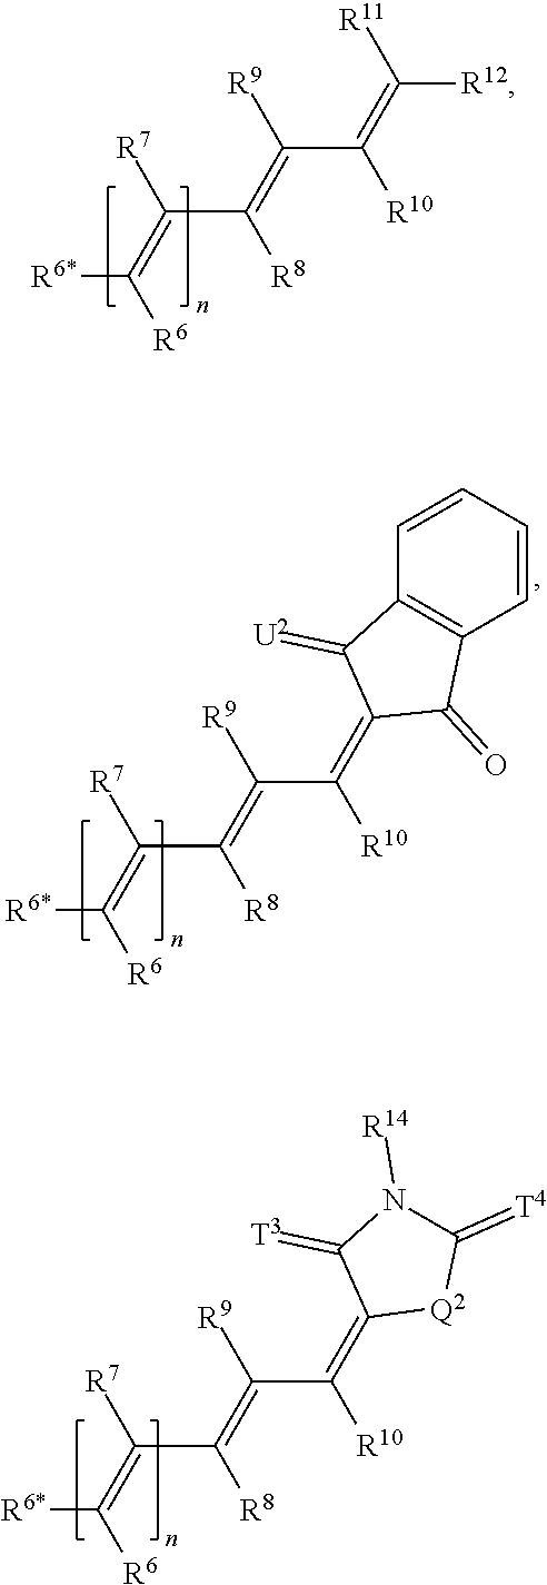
[R6*]C(=C([R7])C([R8])=C([R9])C(=C([R12])[R11])[R10])[R6].[R6*]C(=C([R7])C([R8])=C([R9])C(=C1C(=O)C2=C(C1=[U2])C=CC=C2)[R10])[R6].[R6*]C(=C([R7])C([R8])=C([R9])C(=C1[Q2]C(=[T4])N([R14])C1=[T3])[R10])[R6]
